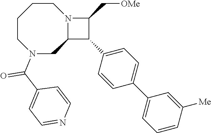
C1CCCN(C(C2=CC=NC=C2)=O)CC2N1C(C[OMe])C2C1=CC=C(C2=CC=CC([Me])=C2)C=C1
